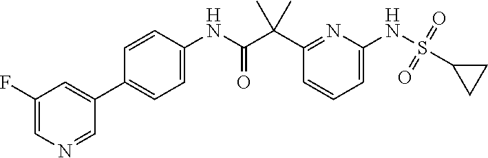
C1(C(C(NC2=CC=C(C3=CC(F)=CN=C3)C=C2)=O)(C)C)=NC(NS(=O)(=O)C2CC2)=CC=C1
